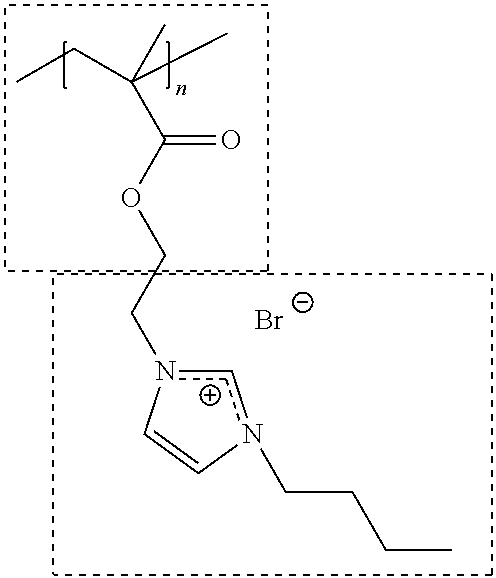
CCC(C)(C)C(OCCn1[c+]n(CCCC)C=C1)=O.[Br-]
